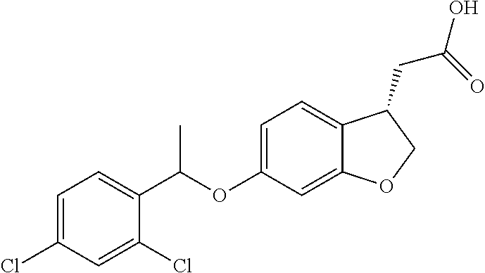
C1=C(Cl)C=C(Cl)C(C(OC2=CC=C3C(=C2)OCC3CC(=O)O)C)=C1
